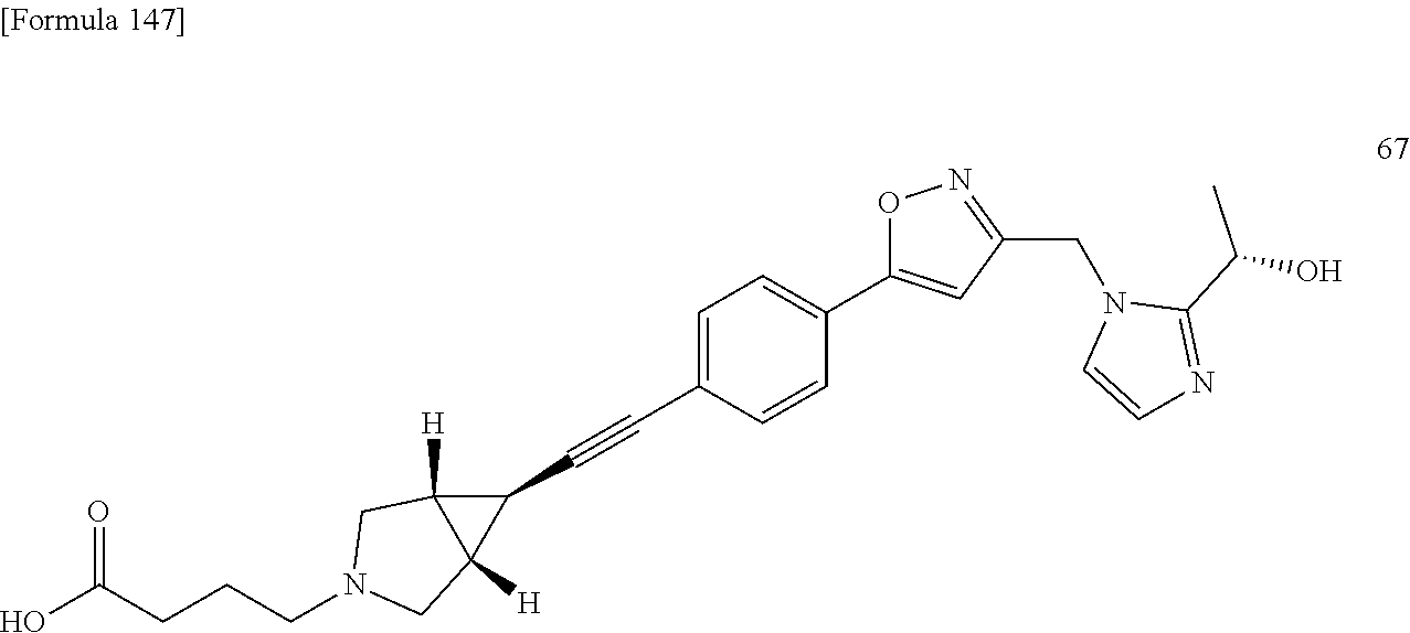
N1(CC2=NOC(C3=CC=C(C#CC4C5([H])C4([H])CN(CCCC(O)=O)C5)C=C3)=C2)C=CN=C1C(O)C
